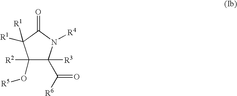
C1(O[R5])([R2])C([R3])(C([R6])=O)N([R4])C(=O)C1([R1])[R1]
